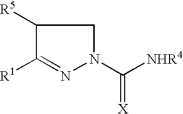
C1([R5])C([R1])=NN(C([NHR4])=[X])C1
